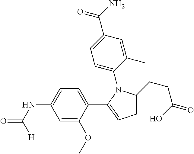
C1(C2=CC=C(CCC(O)=O)N2C2=CC=C(C(N)=O)C=C2C)=CC=C(NC(=O)[H])C=C1OC
